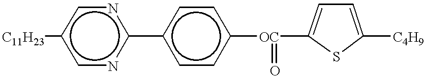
[C11H23]c1cnc(-c2ccc([OC](=O)C3=CC=C([C4H9])S3)cc2)nc1
